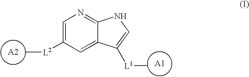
[A2].[A1].C1=C([L2]C)C=C2C(=N1)NC=C2[L1]C
